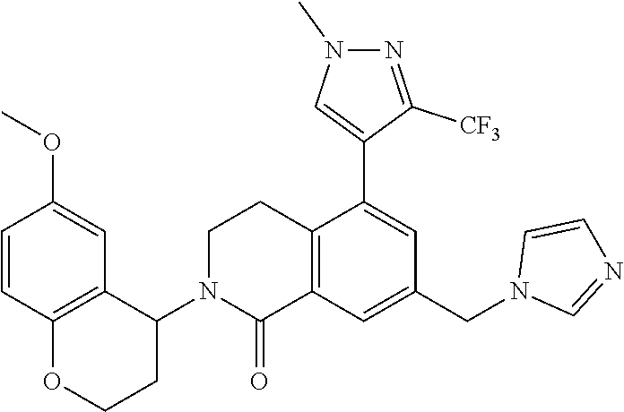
C12=C(C=C(CN3C=NC=C3)C=C1C1=CN(C)N=C1[CF3])C(=O)N(C1C3=C(OCC1)C=CC(OC)=C3)CC2
